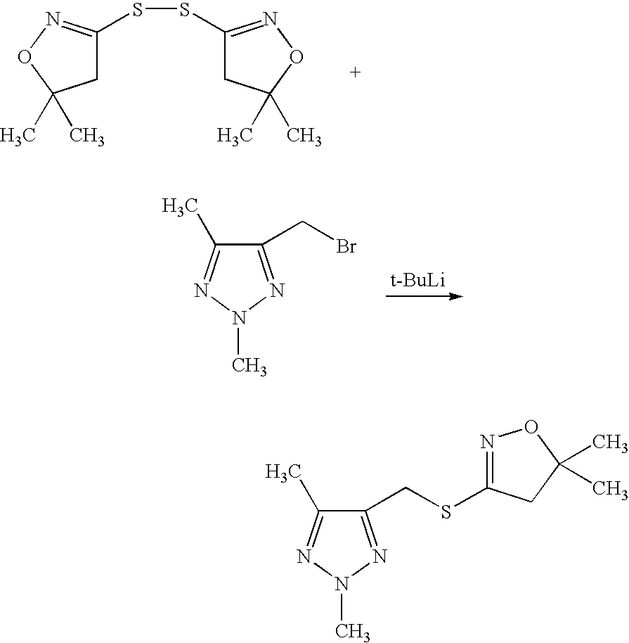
S(SC1=NOC(C)(C)C1)C1=NOC(C)(C)C1.[t-BuLi].C1(CBr)=NN(C)N=C1C.C1(CSC2=NOC(C)(C)C2)=NN(C)N=C1C
